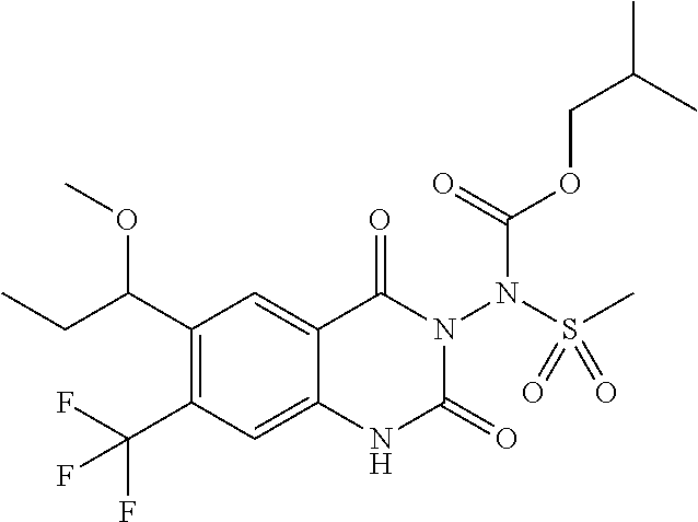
C1(C(OC)CC)=C(C(F)(F)F)C=C2C(=C1)C(=O)N(N(S(C)(=O)=O)C(OCC(C)C)=O)C(=O)N2
